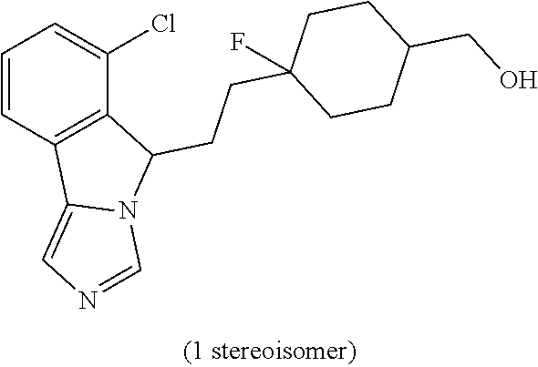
C1=CC2=C(C(Cl)=C1)C(CCC1(F)CCC(CO)CC1)N1C2=CN=C1
